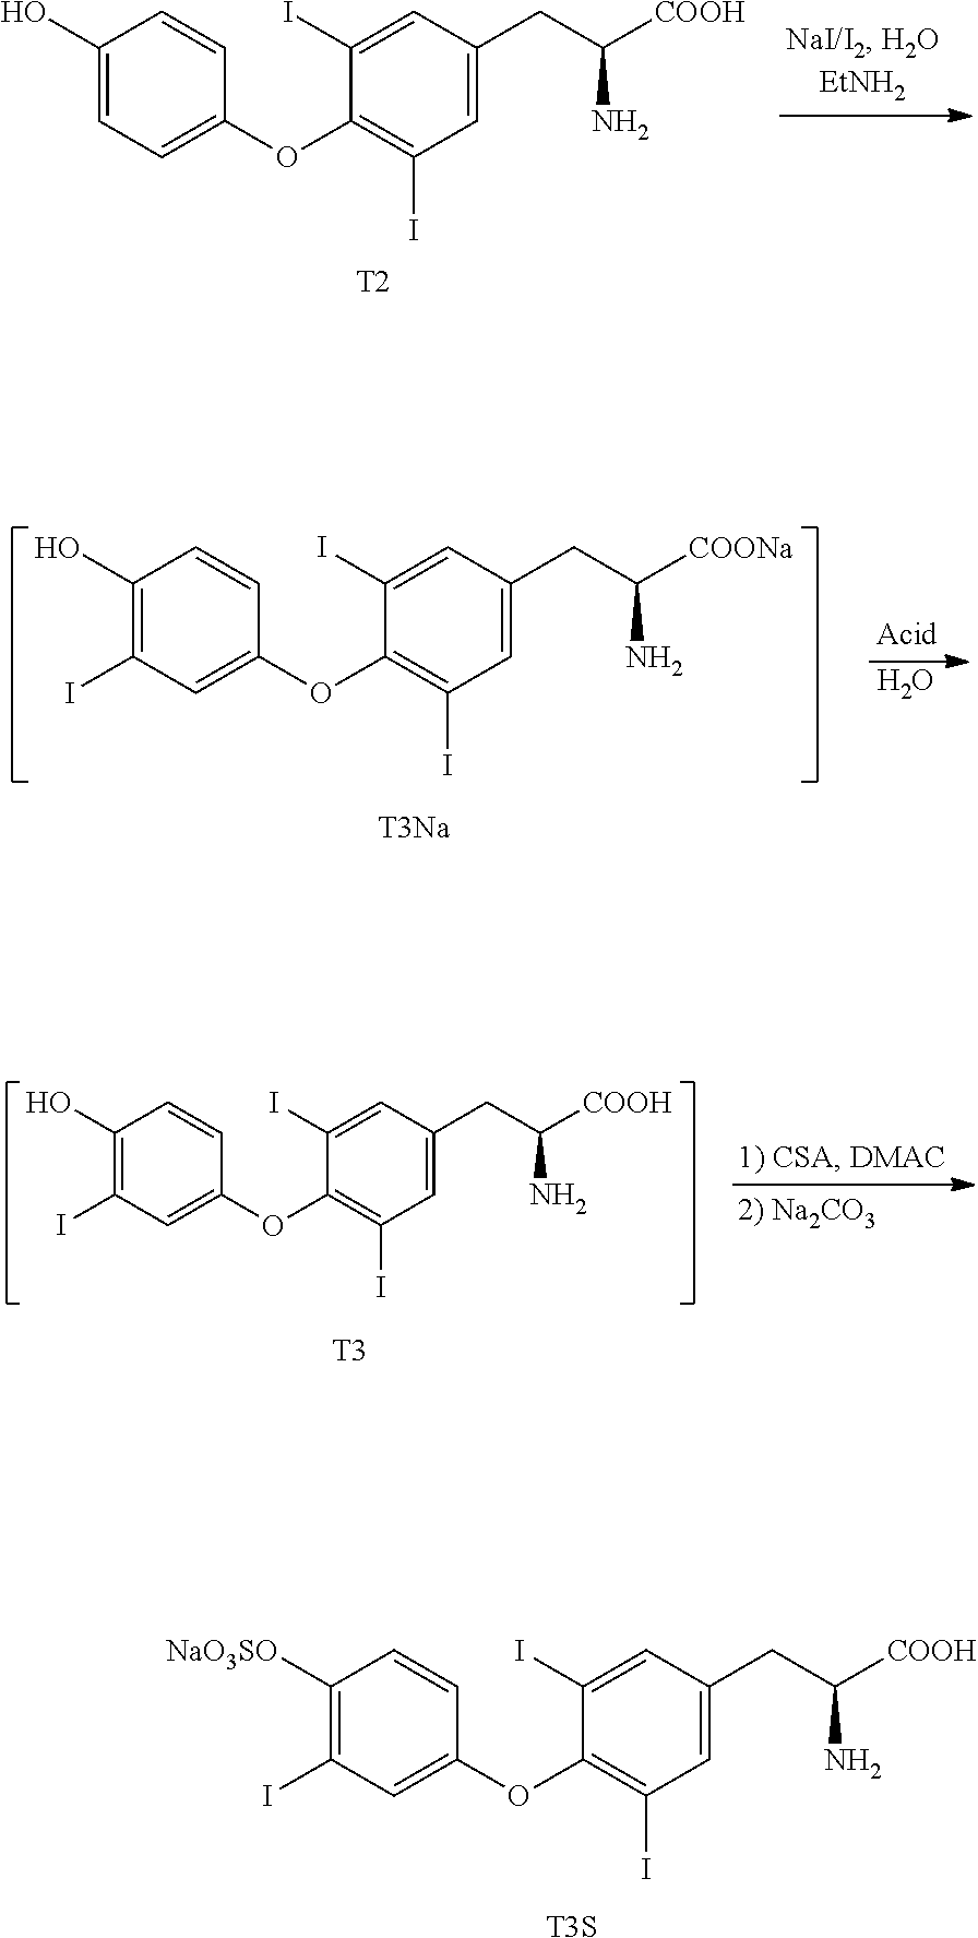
C1(O)=CC=C(OC2=C(I)C=C(CC([COOH])N)C=C2I)C=C1.[T2].O.C1(O)=C(I)C=C(OC2=C(I)C=C(CC([COONa])N)C=C2I)C=C1.[T3Na].C1(O)=C(I)C=C(OC2=C(I)C=C(CC([COOH])N)C=C2I)C=C1.[T3].C1([NaO3SO])=C(I)C=C(OC2=C(I)C=C(CC([COOH])N)C=C2I)C=C1.[T3S]
